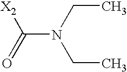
N(C(=O)[X2])(CC)CC
